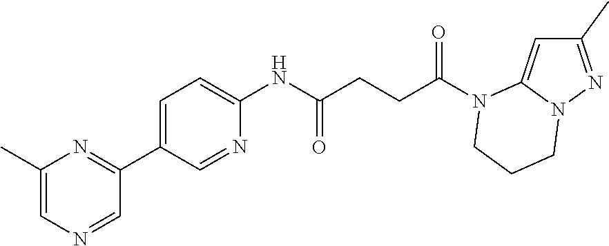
C1(C)=NN2C(=C1)N(C(CCC(NC1=CC=C(C3=NC(C)=CN=C3)C=N1)=O)=O)CCC2
